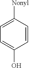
C1=C(O)C=CC([Nonyl])=C1
